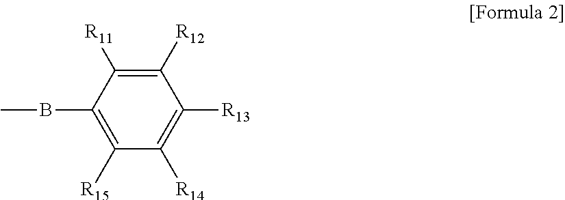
B(C1=C([R15])C([R14])=C([R13])C([R12])=C1[R11])C
